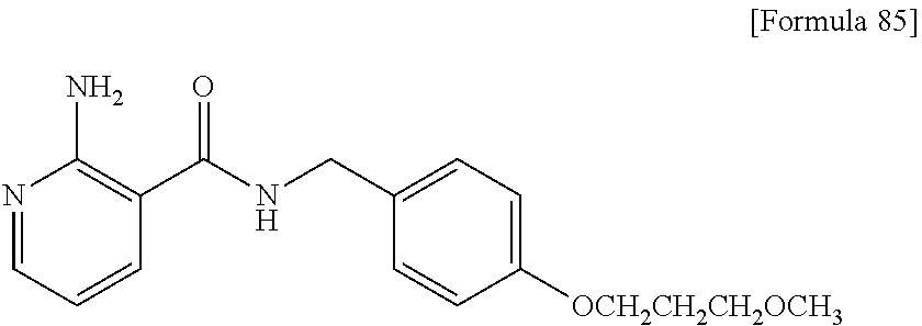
N1=CC=CC(C(NCC2=CC=C([OCH2CH2CH2OCH3])C=C2)=O)=C1N
